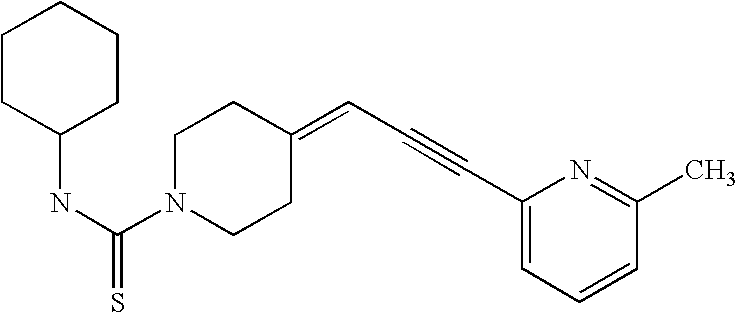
N(C(N1CCC(=CC#CC2=CC=CC(C)=N2)CC1)=S)C1CCCCC1
